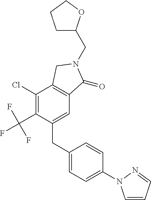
C(N1C(=O)C2=C(C(Cl)=C(C(F)(F)F)C(CC3=CC=C(N4C=CC=N4)C=C3)=C2)C1)C1CCCO1
